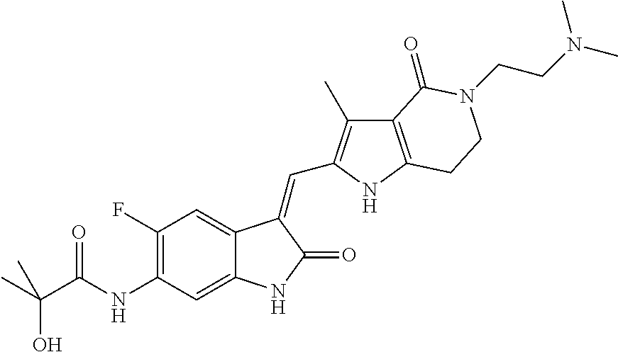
CC(C(NC1=C(F)C=C2C(=C1)NC(=O)C2=CC1=C(C)C2=C(N1)CCN(CCN(C)C)C2=O)=O)(O)C
